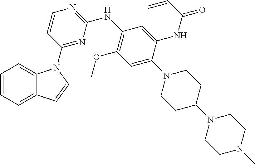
C1=CC=C2C(=C1)N(C1=NC(NC3=C(OC)C=C(N4CCC(N5CCN(C)CC5)CC4)C(NC(C=C)=O)=C3)=NC=C1)C=C2
